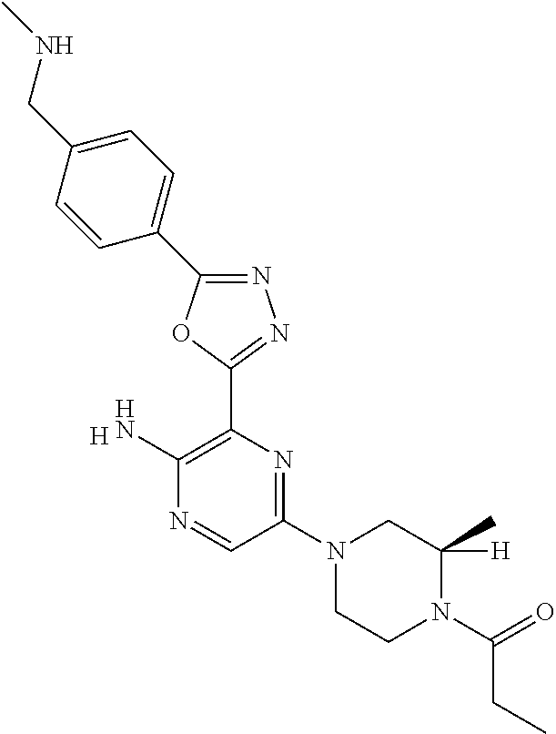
[H].N1=C(C2=CC=C(CNC)C=C2)OC(C2=C(N)N=CC(N3CCN(C(CC)=O)C(C)([H])C3)=N2)=N1
